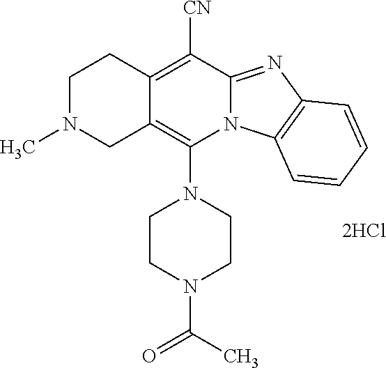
C1N(C)CC2=C(N3CCN(C(C)=O)CC3)N3C(=NC4=C3C=CC=C4)C([CN])=C2C1.[2HCl]
